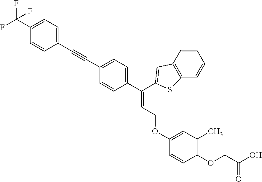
C1=CC(C(=CCOC2=CC(C)=C(OCC(O)=O)C=C2)C2=CC3=C(C=CC=C3)S2)=CC=C1C#CC1=CC=C(C(F)(F)F)C=C1
